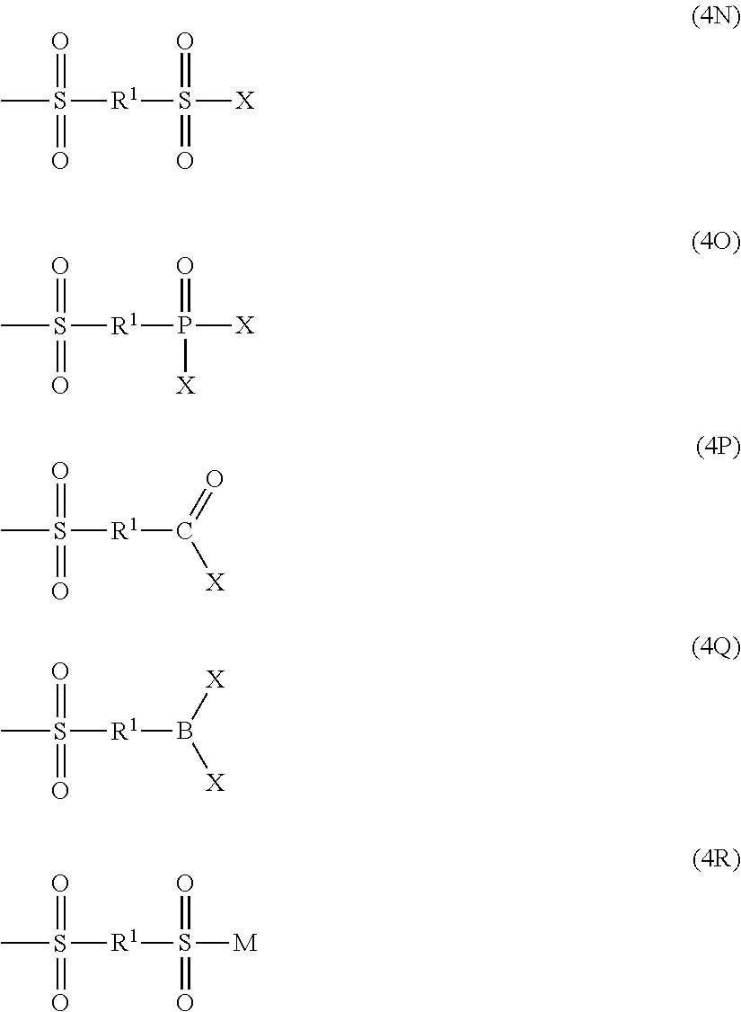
O=C([X])[R1]S(=O)(=O)C.O=P([X])([X])[R1]S(=O)(=O)C.O=S(=O)([X])[R1]S(=O)(=O)C.[X]B([X])[R1]S(=O)(=O)C.O=S(=O)([M])[R1]S(=O)(=O)C
